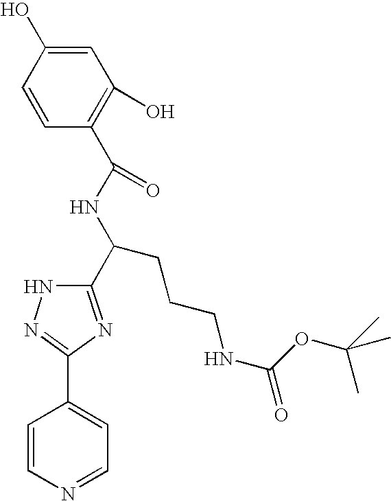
C1=CN=CC=C1C1=NNC(C(NC(=O)C2=C(O)C=C(O)C=C2)CCCNC(=O)OC(C)(C)C)=N1
